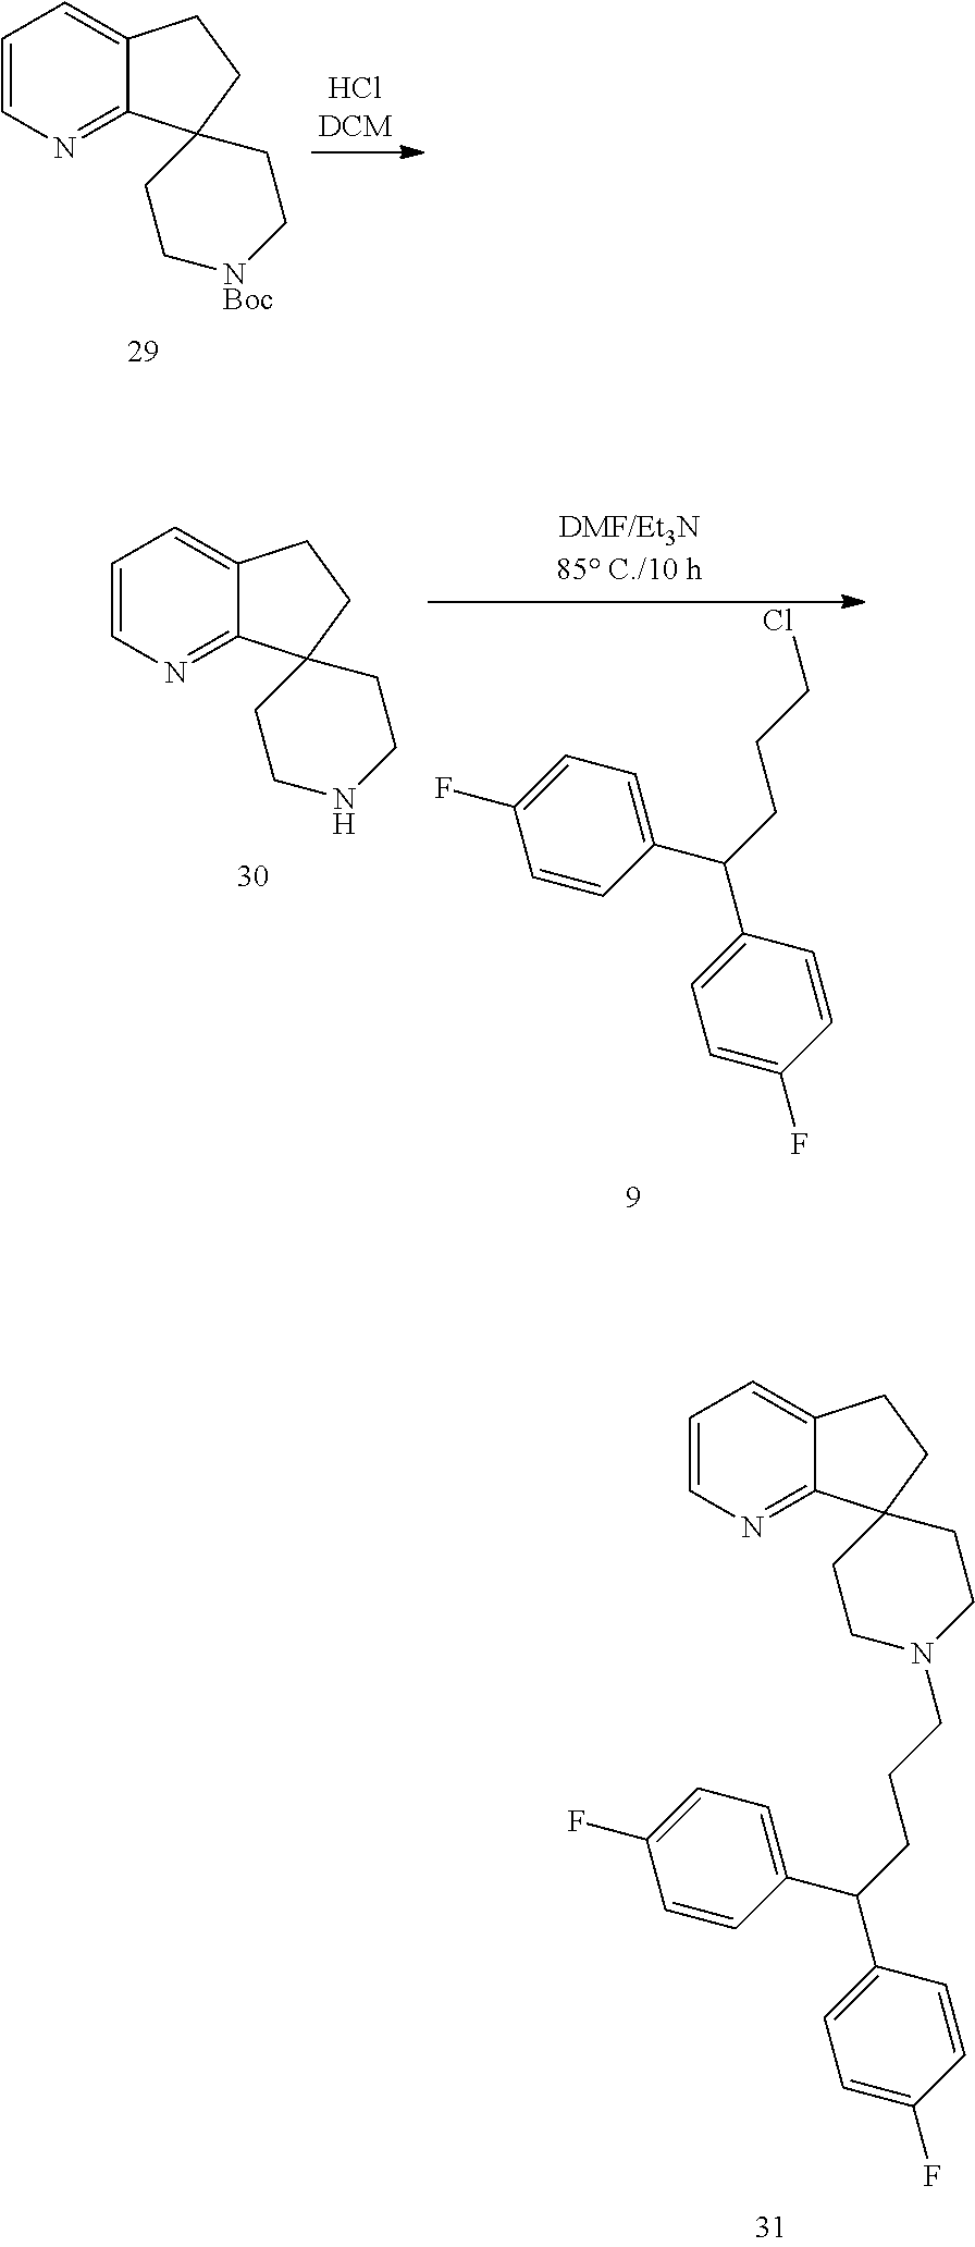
C1=CN=C2C(=C1)CCC21CC[NBoc]CC1.C1=CN=C2C(=C1)CCC21CCNCC1.C1=CC(C(C2=CC=C(F)C=C2)CCCCl)=CC=C1F.C1=CC(C(C2=CC=C(F)C=C2)CCCN2CCC3(C4=NC=CC=C4CC3)CC2)=CC=C1F
